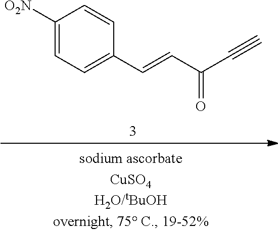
C1([O2N])=CC=C(C=CC(C#C)=O)C=C1
